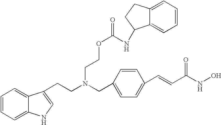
C1=CC=C2C(=C1)C(CCN(CC1=CC=C(C=CC(=O)NO)C=C1)CCOC(=O)NC1C3=CC=CC=C3CC1)=CN2
